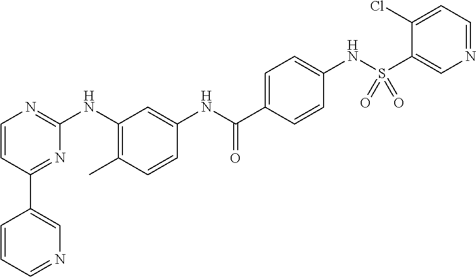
C1(C2=CN=CC=C2)=NC(NC2=C(C)C=CC(NC(C3=CC=C(NS(C4=CN=CC=C4Cl)(=O)=O)C=C3)=O)=C2)=NC=C1
